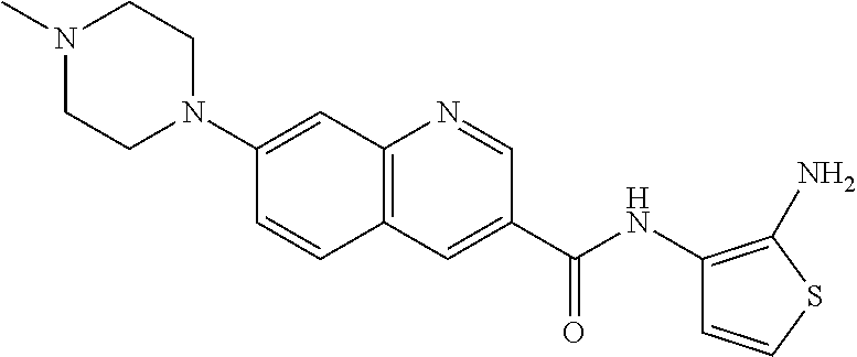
N1(C)CCN(C2=CC3=C(C=C2)C=C(C(NC2=C(N)SC=C2)=O)C=N3)CC1
